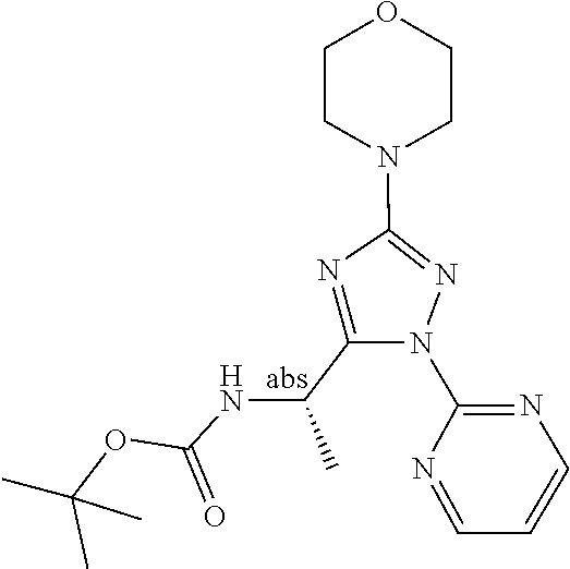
N1=CC=CN=C1N1N=C(N2CCOCC2)N=C1C(C)NC(OC(C)(C)C)=O
